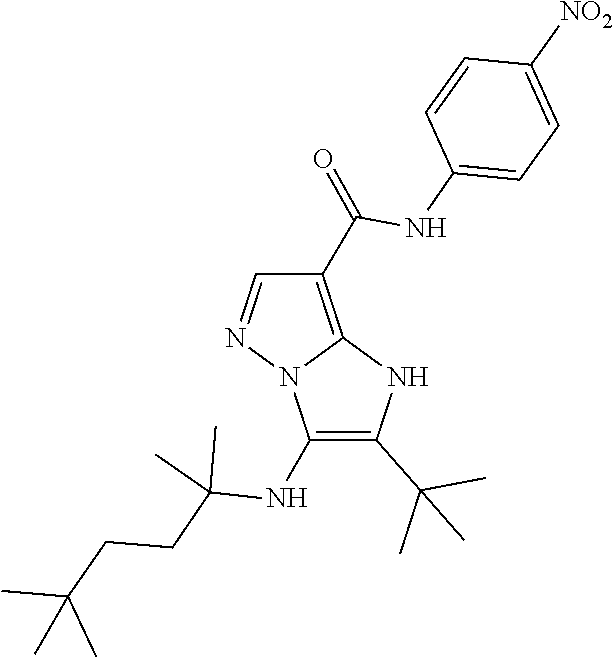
C(CC(C)(C)NC1=C(C(C)(C)C)NC2=C(C(NC3=CC=C([NO2])C=C3)=O)C=NN21)C(C)(C)C
